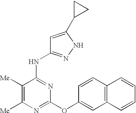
C1([Me])=C([Me])N=C(OC2=CC3=C(C=C2)C=CC=C3)N=C1NC1=NNC(C2CC2)=C1
